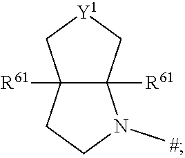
C12([R61])C([R61])(C[Y1]C1)N(C)CC2
